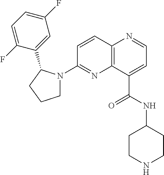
C12=C(C(C(NC3CCNCC3)=O)=CC=N1)N=C(N1CCCC1C1=CC(F)=CC=C1F)C=C2
